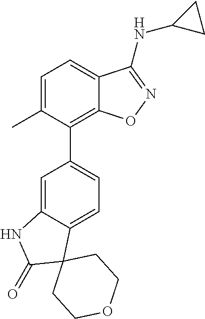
C1=C(C)C(C2=CC=C3C(=C2)NC(=O)C32CCOCC2)=C2C(=C1)C(NC1CC1)=NO2
